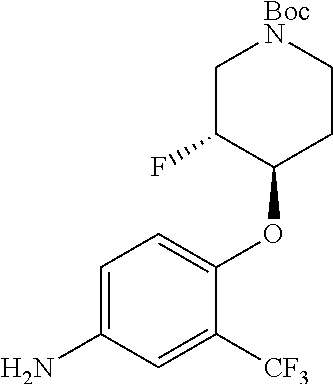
C1=C(N)C=C([CF3])C(OC2CC[BocN]CC2F)=C1
